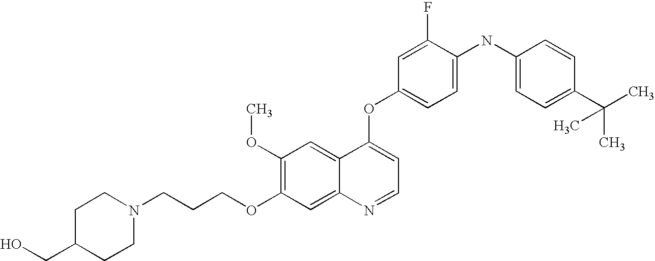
C(COC1=C(OC)C=C2C(=C1)N=CC=C2OC1=CC=C(NC2=CC=C(C(C)(C)C)C=C2)C(F)=C1)CN1CCC(CO)CC1
